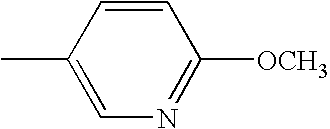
CC1=CN=C([OCH3])C=C1
